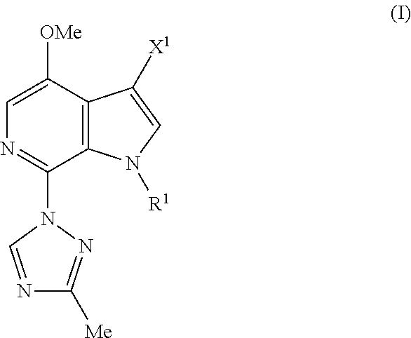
C1([OMe])=CN=C(N2C=NC([Me])=N2)C2=C1C([X1])=CN2[R1]
